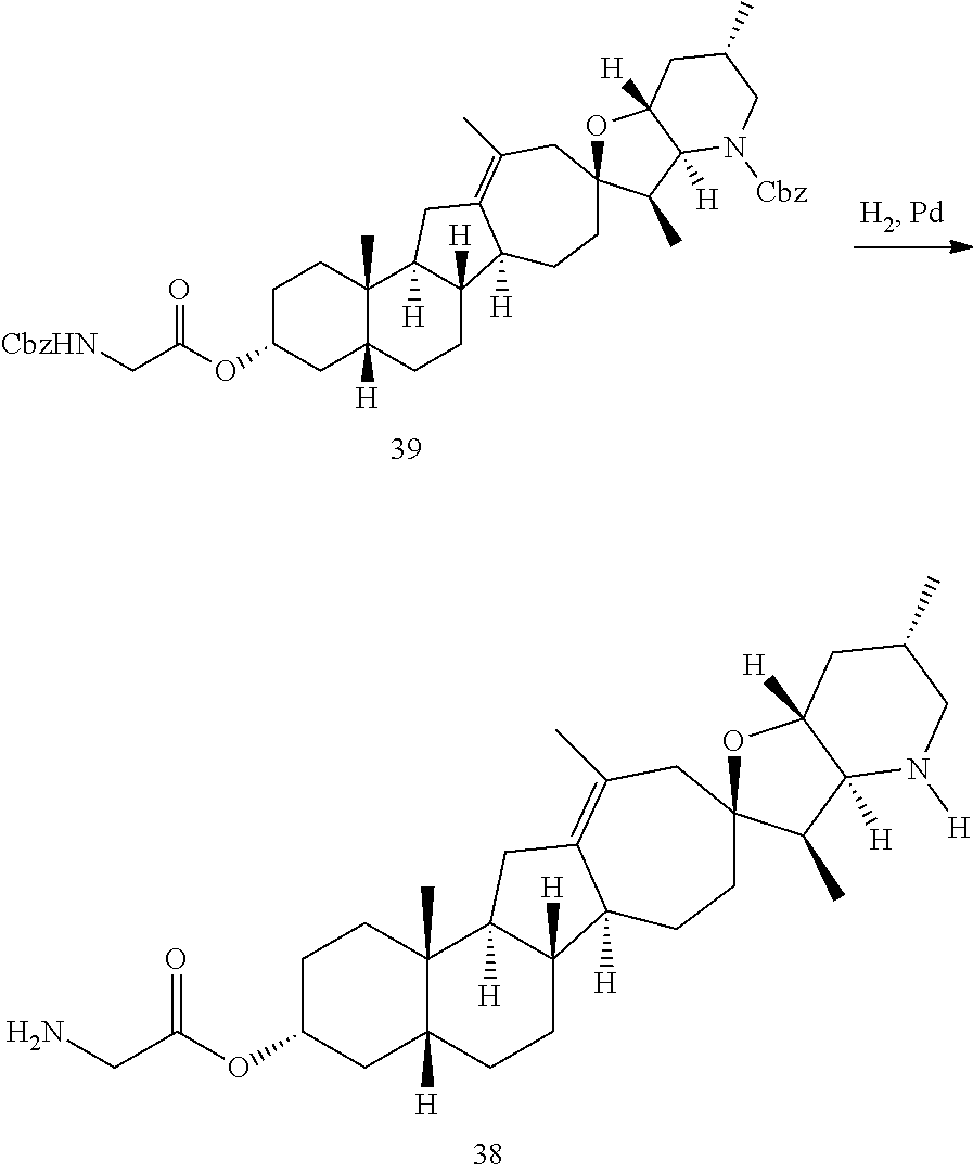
C1C(OC(C[CbzHN])=O)CC2([H])C(C)(C1)C1([H])C([H])(CC2)C2([H])C(=C(C)CC3(CC2)OC2([H])C([H])(C3C)N([Cbz])CC(C)C2)C1.C1C(OC(CN)=O)CC2([H])C(C)(C1)C1([H])C([H])(CC2)C2([H])C(=C(C)CC3(CC2)OC2([H])C([H])(C3C)N([H])CC(C)C2)C1
